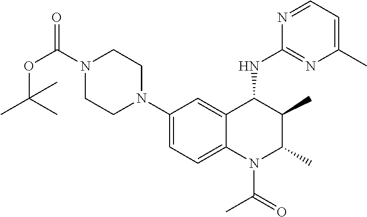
C1(N2CCN(C(OC(C)(C)C)=O)CC2)=CC=C2C(=C1)C(NC1=NC(C)=CC=N1)C(C)C(C)N2C(C)=O
